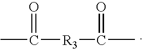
CC([R3]C(C)=O)=O
